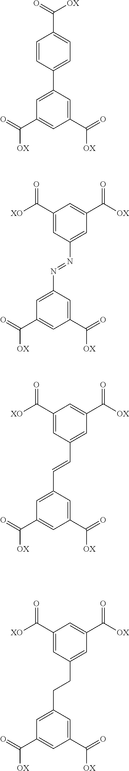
C1=CC(C2=CC(C([OX])=O)=CC(C([OX])=O)=C2)=CC=C1C([OX])=O.C1(N=NC2=CC(C(=O)[OX])=CC(C(=O)[XO])=C2)=CC(C([OX])=O)=CC(C([OX])=O)=C1.C1(C=CC2=CC(C(=O)[OX])=CC(C(=O)[XO])=C2)=CC(C([OX])=O)=CC(C([OX])=O)=C1.C1(CCC2=CC(C(=O)[OX])=CC(C(=O)[XO])=C2)=CC(C([OX])=O)=CC(C([OX])=O)=C1
